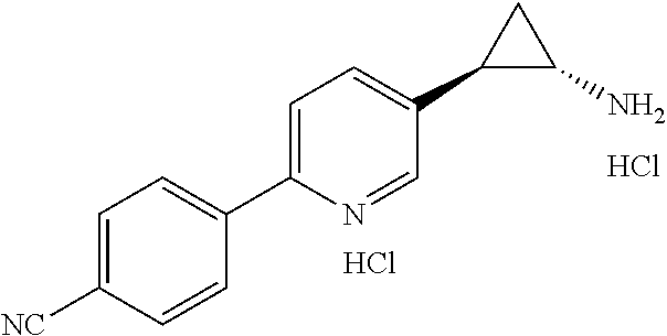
C1=C([NC])C=CC(C2=CC=C(C3C(N)C3)C=N2)=C1.Cl.Cl
